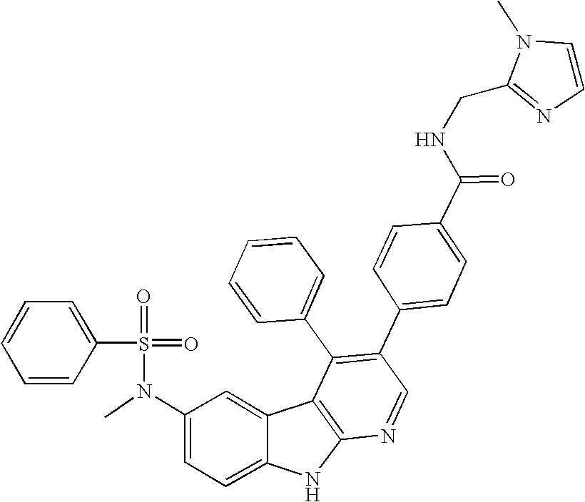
N(C1=CC=C2C(=C1)C1=C(N2)N=CC(C2=CC=C(C(NCC3=NC=CN3C)=O)C=C2)=C1C1=CC=CC=C1)(C)S(=O)(=O)C1=CC=CC=C1
